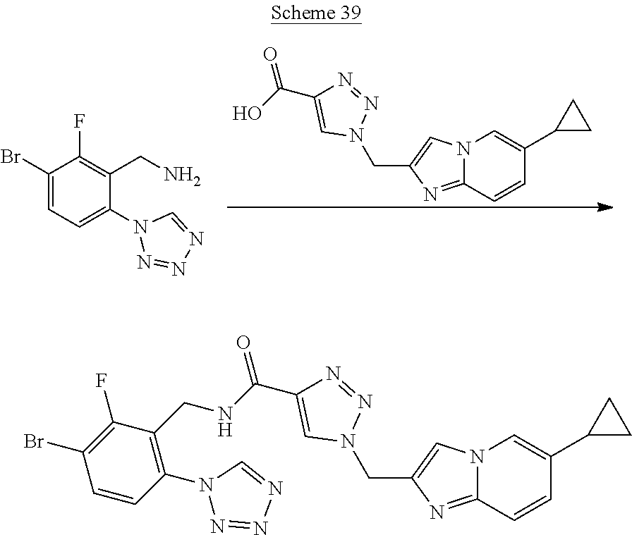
C1=CC2=NC(CN3N=NC(C(=O)O)=C3)=CN2C=C1C1CC1.BrC1=CC=C(N2N=NN=C2)C(CN)=C1F.C1=CC2=NC(CN3N=NC(C(=O)NCC4=C(N5N=NN=C5)C=CC(Br)=C4F)=C3)=CN2C=C1C1CC1
